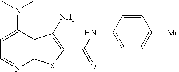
C1=C(N(C)C)C2=C(N=C1)SC(C(NC1=CC=C([Me])C=C1)=O)=C2N
